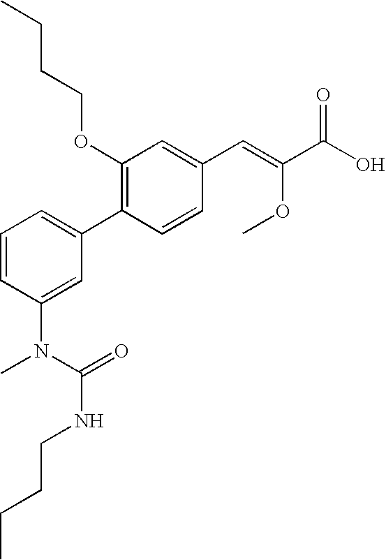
O(C1=C(C2=CC=CC(N(C(NCCCC)=O)C)=C2)C=CC(C=C(C(O)=O)OC)=C1)CCCC
